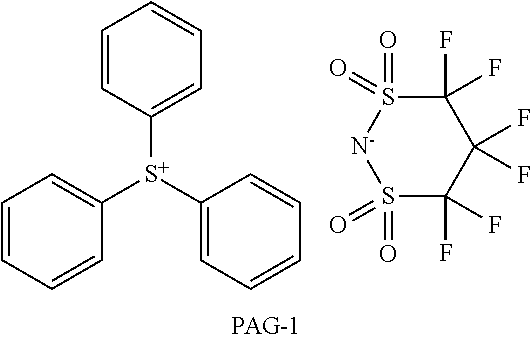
C1([S+](C2=CC=CC=C2)C2=CC=CC=C2)=CC=CC=C1.S1(=O)(=O)[N-]S(=O)(=O)C(F)(F)C(F)(F)C1(F)F
